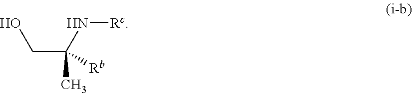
C(C(N[Rc])(C)[Rb])O
